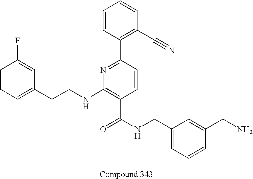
C1=CC=C(CCNC2=C(C(NCC3=CC=CC(CN)=C3)=O)C=CC(C3=C(C#N)C=CC=C3)=N2)C=C1F
